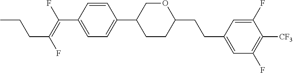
C(C1=CC=C(C2CCC(CCC3=CC(F)=C([CF3])C(F)=C3)OC2)C=C1)(=C(F)CCC)F
